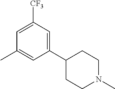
C1=C([CF3])C=C(C2CCN(C)CC2)C=C1C
